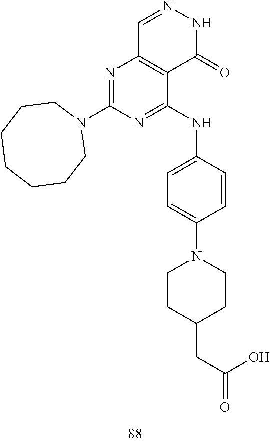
C1=NNC(=O)C2=C1N=C(N1CCCCCCC1)N=C2NC1=CC=C(N2CCC(CC(=O)O)CC2)C=C1
